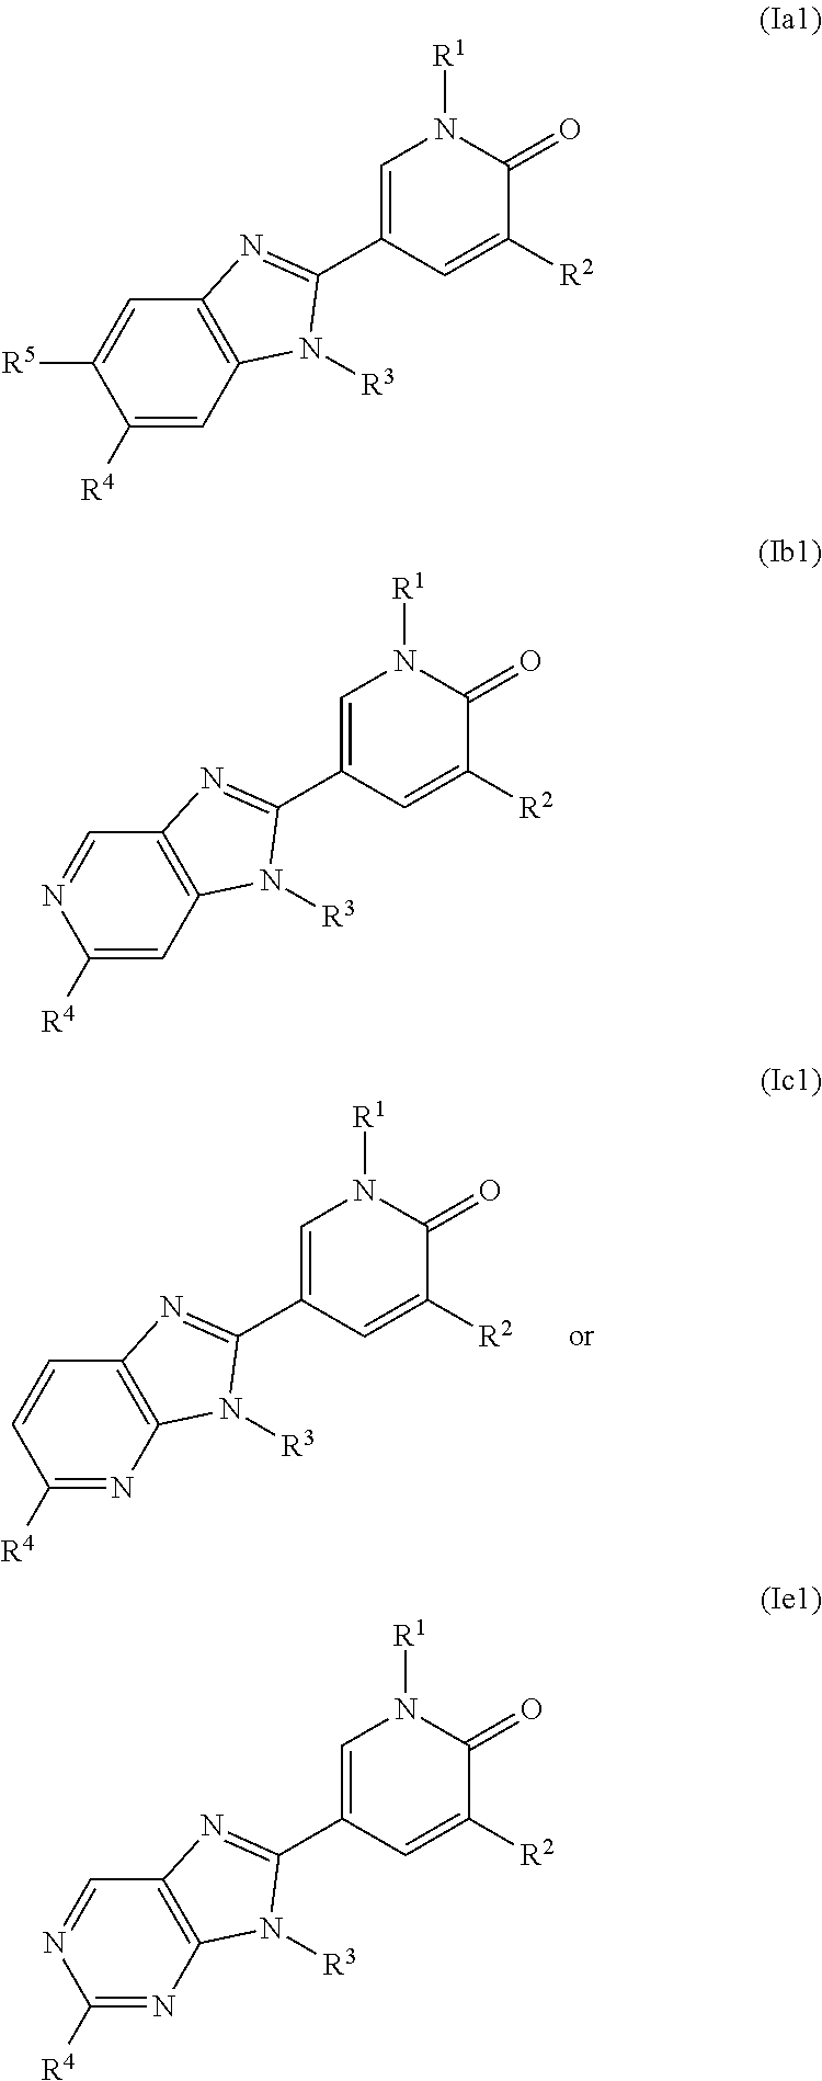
C1([R4])=NC2=C(C=C1)N=C(C1=CN([R1])C(=O)C([R2])=C1)N2[R3].C1([R4])=CC2=C(C=C1[R5])N=C(C1=CN([R1])C(=O)C([R2])=C1)N2[R3].C1([R4])=CC2=C(C=N1)N=C(C1=CN([R1])C(=O)C([R2])=C1)N2[R3].C1([R4])=NC2=C(C=N1)N=C(C1=CN([R1])C(=O)C([R2])=C1)N2[R3]
